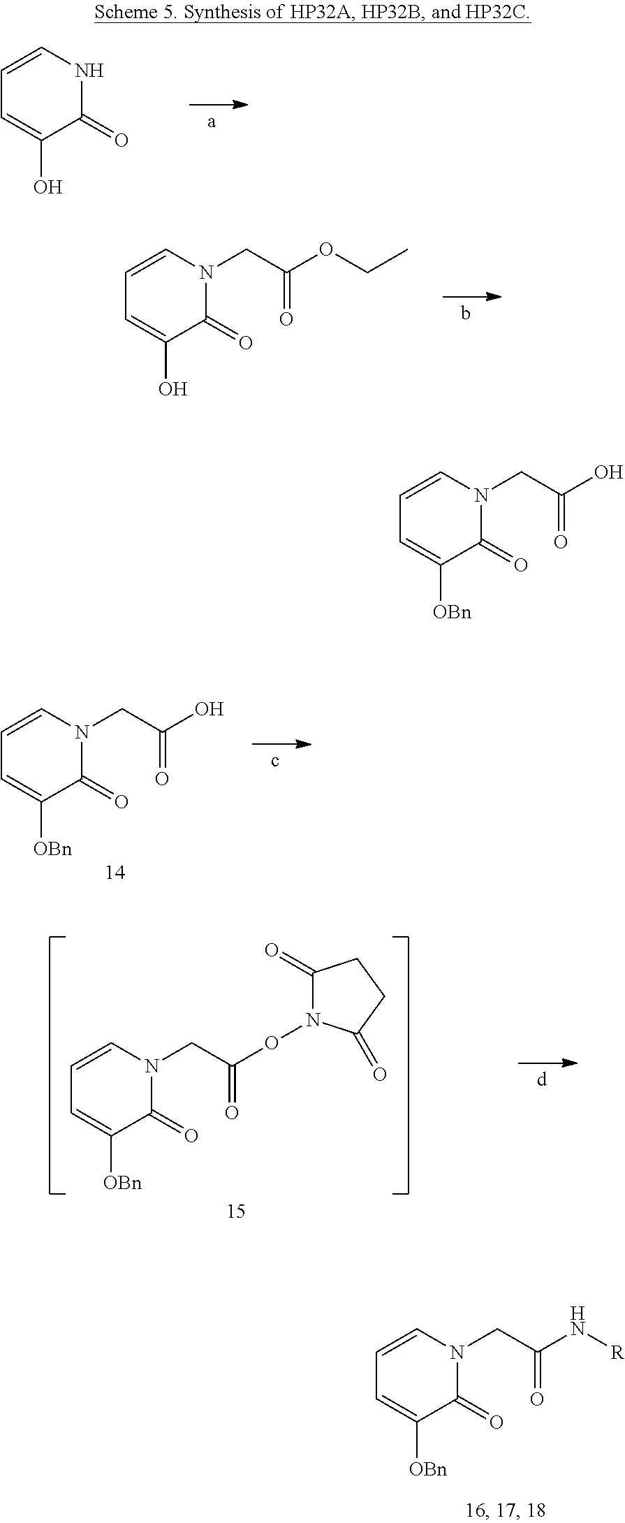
C1=CNC(=O)C(O)=C1.C1=CN(CC(OCC)=O)C(=O)C(O)=C1.C1=CN(CC(O)=O)C(=O)C([OBn])=C1.C1=CN(CC(ON2C(=O)CCC2=O)=O)C(=O)C([OBn])=C1.C1=CN(CC(N[R])=O)C(=O)C([OBn])=C1.C1=CN(CC(O)=O)C(=O)C([OBn])=C1
